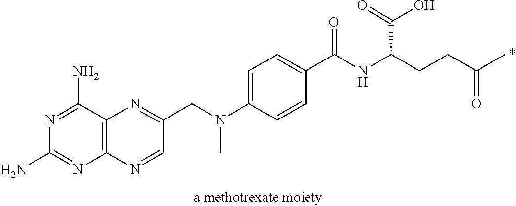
C12=C(C(N)=NC(N)=N1)N=C(CN(C)C1=CC=C(C(NC(CCC(C)=O)C(=O)O)=O)C=C1)C=N2
